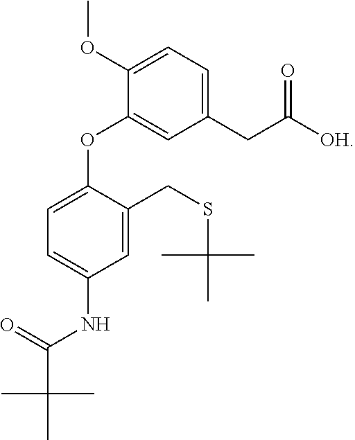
O(C1=CC(CC([OH])=O)=CC=C1OC)C1=CC=C(NC(=O)C(C)(C)C)C=C1CSC(C)(C)C
